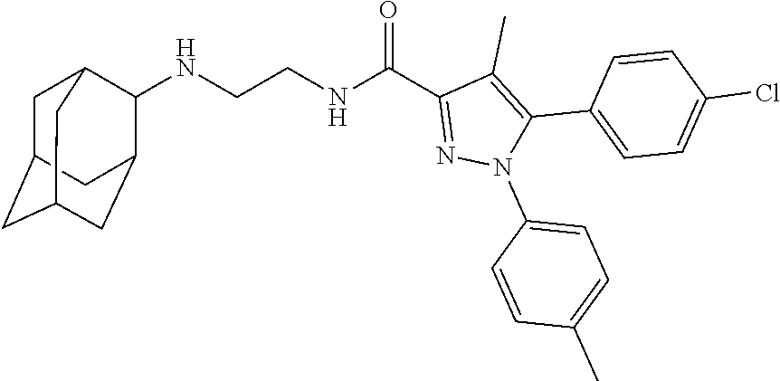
N(CCNC(C1=NN(C2=CC=C(C)C=C2)C(C2=CC=C(Cl)C=C2)=C1C)=O)C1C2CC3CC(CC1C3)C2
